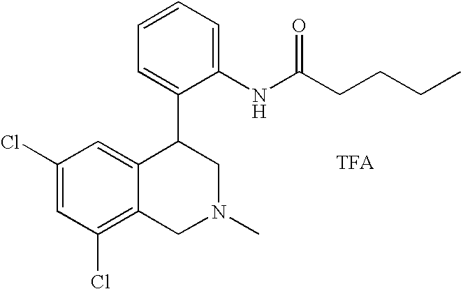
C1(Cl)=C2C(=CC(Cl)=C1)C(C1=CC=CC=C1NC(CCCC)=O)CN(C)C2
